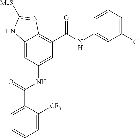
C12=CC(NC(C3=CC=CC=C3[CF3])=O)=CC(C(NC3=C(C)C(Cl)=CC=C3)=O)=C1N=C([MeS])N2
